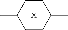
C1(C)CCC(C)CC1.[X]
